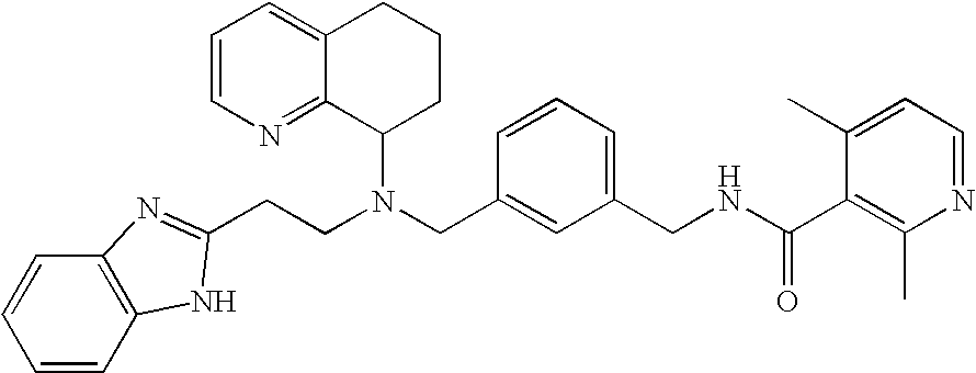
N(CC1=CC(CNC(C2=C(C)N=CC=C2C)=O)=CC=C1)(C1CCCC2=CC=CN=C12)CCC1=NC2=C(C=CC=C2)N1
